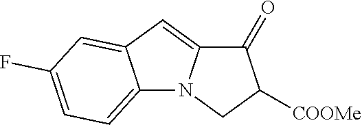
C12=CC=C(F)C=C1C=C1N2CC([COOMe])C1=O
